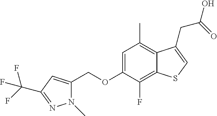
C(OC1=CC(C)=C2C(=C1F)SC=C2CC(O)=O)C1=CC(C(F)(F)F)=NN1C
